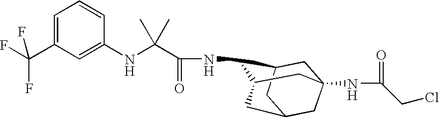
C1C2CC3CC1(NC(=O)CCl)CC(C3)C2NC(C(NC1=CC(C(F)(F)F)=CC=C1)(C)C)=O
